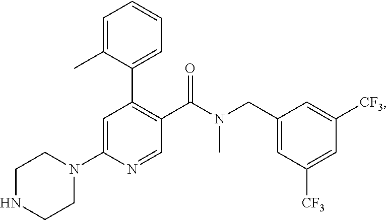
C1NCCN(C2=CC(C3=CC=CC=C3C)=C(C(N(CC3=CC([CF3])=CC([CF3])=C3)C)=O)C=N2)C1
